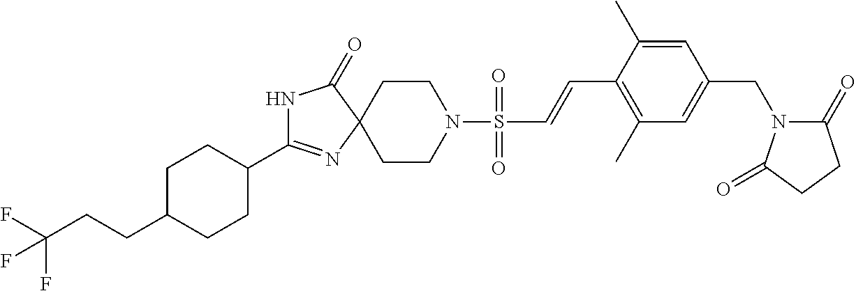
N1C(=O)C2(N=C1C1CCC(CCC(F)(F)F)CC1)CCN(S(=O)(=O)C=CC1=C(C)C=C(CN3C(=O)CCC3=O)C=C1C)CC2
